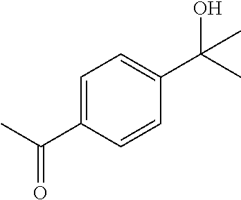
C1=C(C(C)=O)C=CC(C(C)(O)C)=C1
